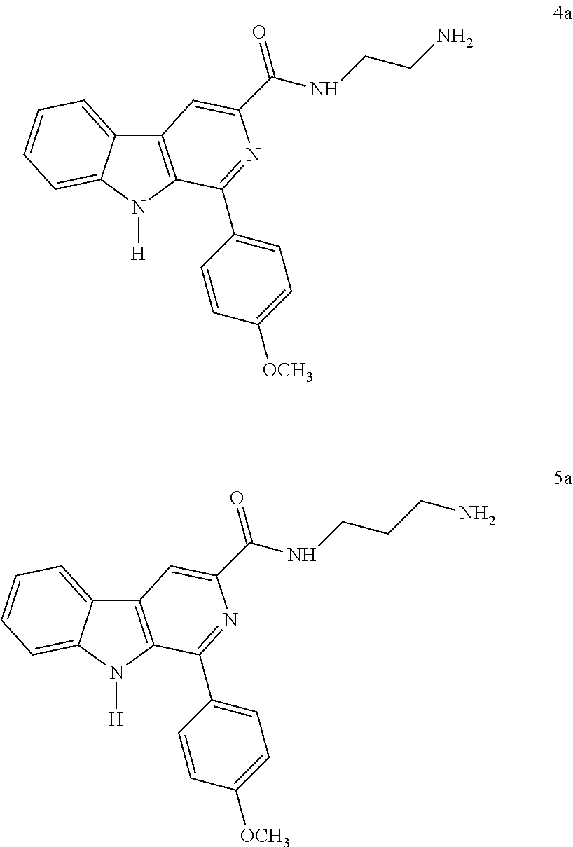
C12=C(N([H])C3=CC=CC=C13)C(C1=CC=C([OCH3])C=C1)=NC(C(NCCN)=O)=C2.C12=C(N([H])C3=CC=CC=C13)C(C1=CC=C([OCH3])C=C1)=NC(C(NCCCN)=O)=C2
